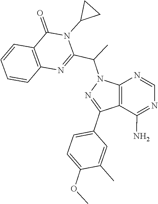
C1=NC2=C(C(C3=CC=C(OC)C(C)=C3)=NN2C(C2=NC3=C(C=CC=C3)C(=O)N2C2CC2)C)C(N)=N1
